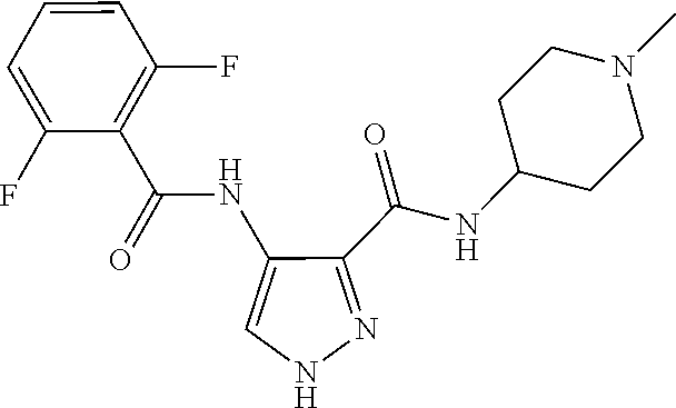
C1(C(NC2=CNN=C2C(NC2CCN(C)CC2)=O)=O)=C(F)C=CC=C1F
